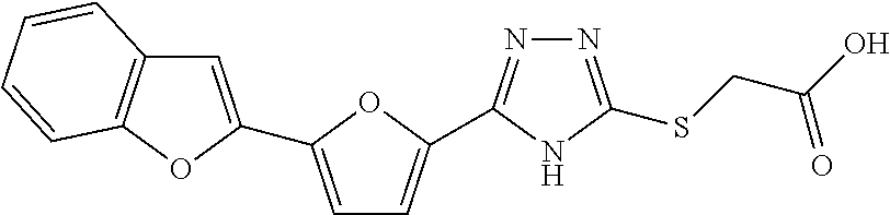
C1=C(C2=CC3=C(O2)C=CC=C3)OC(C2=NN=C(SCC(O)=O)N2)=C1
